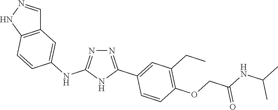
N1=C(NC2=CC3=C(C=C2)NN=C3)NC(C2=CC(CC)=C(OCC(NC(C)C)=O)C=C2)=N1
